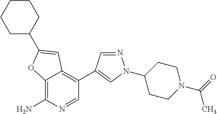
C12=C(N)N=CC(C3=CN(C4CCN(C(=O)C)CC4)N=C3)=C1C=C(C1CCCCC1)O2
